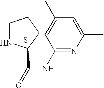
N1C(C(=O)NC2=NC(C)=CC(C)=C2)CCC1.S
